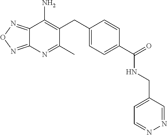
C12=NON=C1N=C(C)C(CC1=CC=C(C(NCC3=CC=NN=C3)=O)C=C1)=C2N
